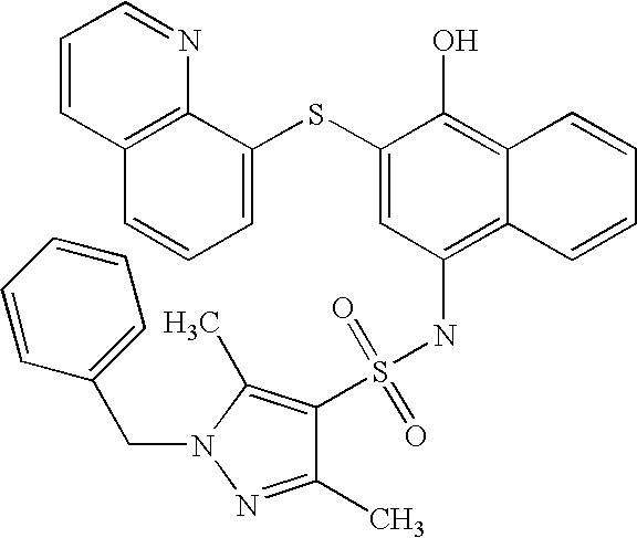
C1=CC2=C(N=C1)C(SC1=CC(NS(=O)(=O)C3=C(C)N(CC4=CC=CC=C4)N=C3C)=C3C(=C1O)C=CC=C3)=CC=C2
